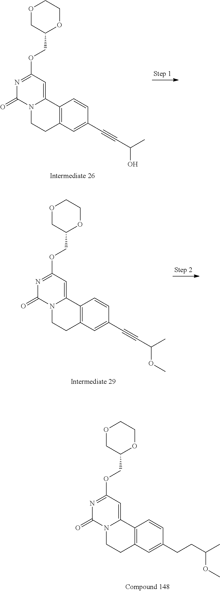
C12=C(C=C(C#CC(O)C)C=C1)CCN1C2=CC(OCC2OCCOC2)=NC1=O.C12=C(C=C(C#CC(OC)C)C=C1)CCN1C2=CC(OCC2OCCOC2)=NC1=O.C12=C(C=C(CCC(C)OC)C=C1)CCN1C2=CC(OCC2OCCOC2)=NC1=O
